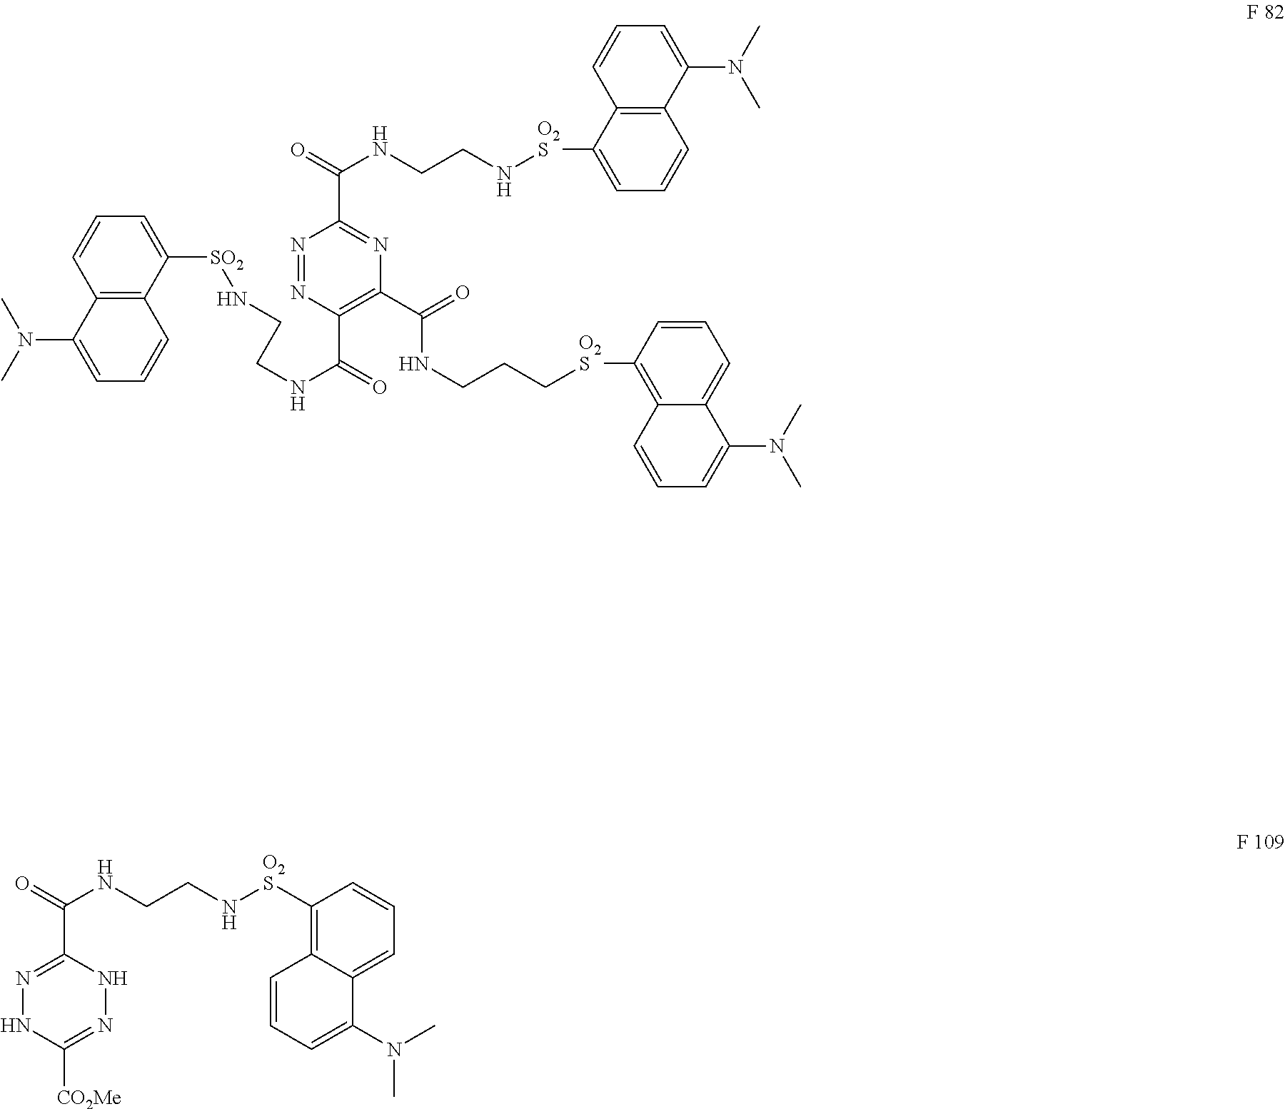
C12=C(C([SO2]NCCNC(=O)C3=C(C(=O)NCCC[O2S]C4=C5C(=CC=C4)C(N(C)C)=CC=C5)N=C(C(=O)NCCN[O2S]C4=CC=CC5=C4C=CC=C5N(C)C)N=N3)=CC=C1)C=CC=C2N(C)C.C1(C(=O)NCCN[O2S]C2=C3C(=CC=C2)C(N(C)C)=CC=C3)=NNC([CO2Me])=NN1
